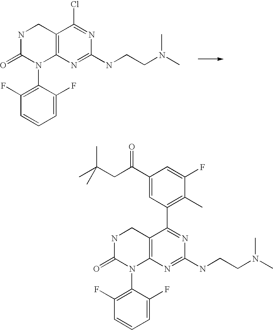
C12=C(N=C(NCCN(C)C)N=C1Cl)N(C1=C(F)C=CC=C1F)C(=O)NC2.C12=C(N=C(NCCN(C)C)N=C1C1=C(C)C(F)=CC(C(CC(C)(C)C)=O)=C1)N(C1=C(F)C=CC=C1F)C(=O)NC2
